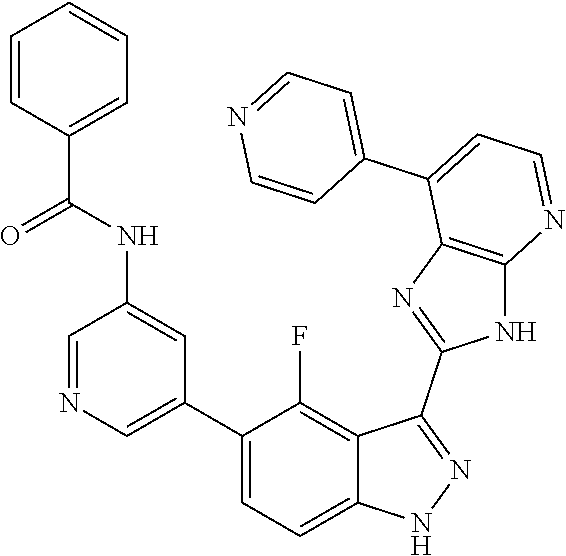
C1=NC=C(C2=CC=C3C(=C2F)C(C2=NC4=C(N2)N=CC=C4C2=CC=NC=C2)=NN3)C=C1NC(C1=CC=CC=C1)=O
